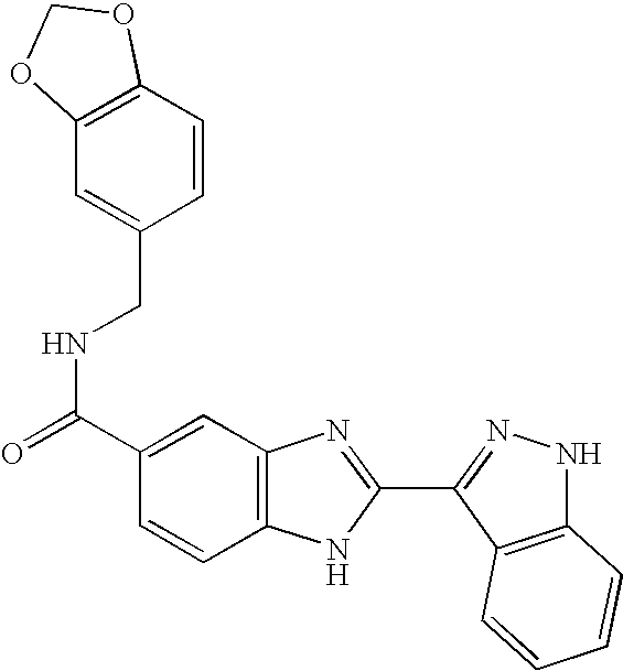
C(NC(=O)C1=CC2=C(C=C1)NC(C1=NNC3=C1C=CC=C3)=N2)C1=CC2=C(C=C1)OCO2
